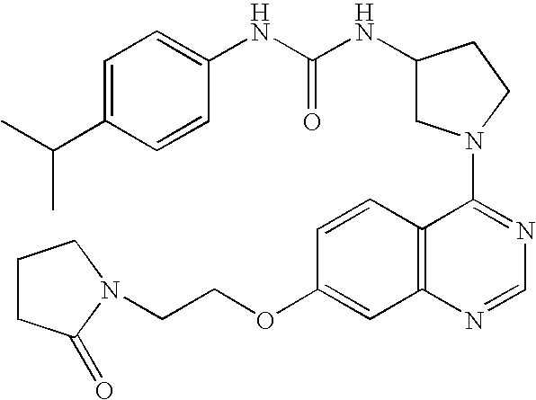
C1(N2CC(NC(NC3=CC=C(C(C)C)C=C3)=O)CC2)=NC=NC2=C1C=CC(OCCN1C(=O)CCC1)=C2
